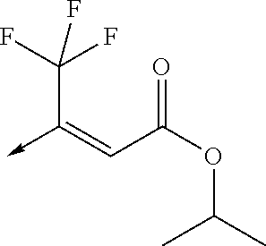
C(C(OC(C)C)=O)=C(->C)C(F)(F)F
